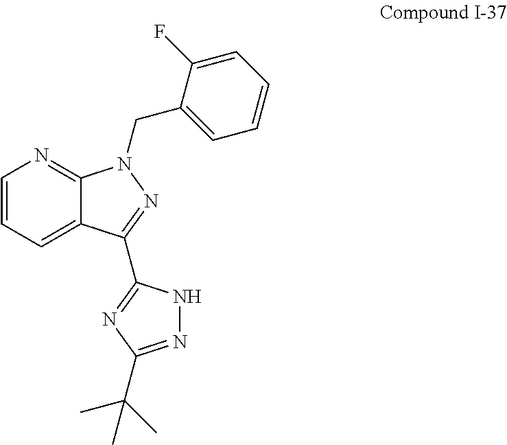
C1=CC=C2C(=N1)N(CC1=CC=CC=C1F)N=C2C1=NC(C(C)(C)C)=NN1
